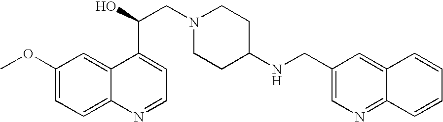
C1(OC)=CC=C2C(=C1)C(C(CN1CCC(NCC3=CN=C4C(=C3)C=CC=C4)CC1)O)=CC=N2
